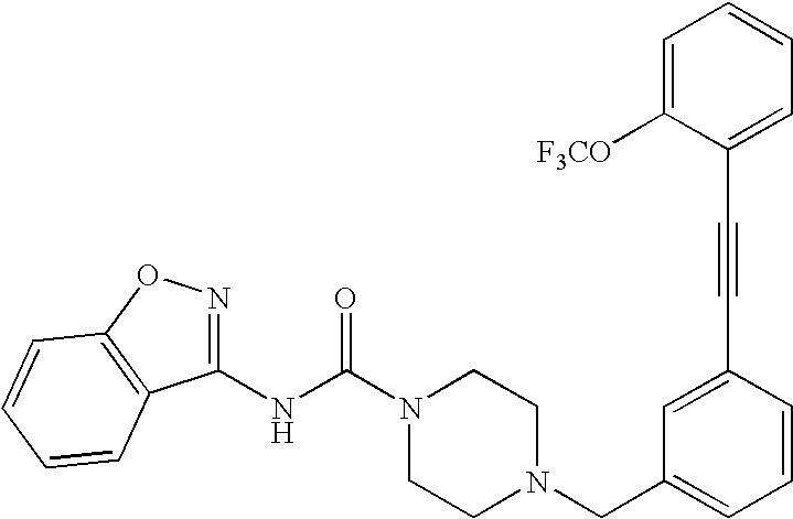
N(C(N1CCN(CC2=CC=CC(C#CC3=CC=CC=C3[F3CO])=C2)CC1)=O)C1=NOC2=C1C=CC=C2
